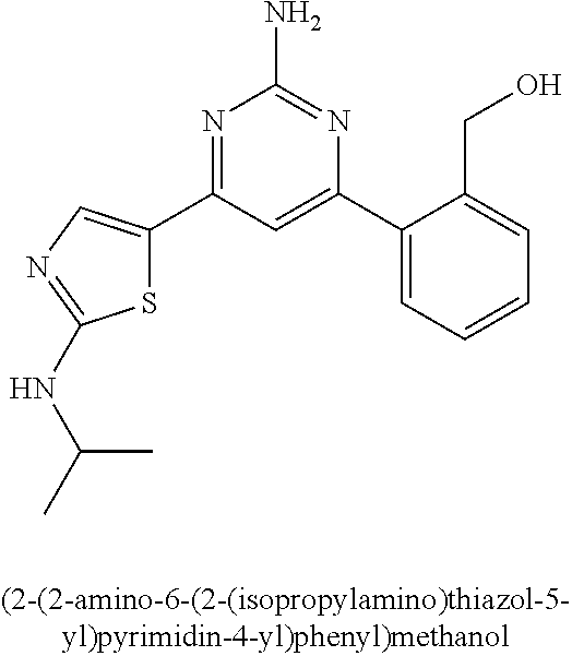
NC1=NC(C2=CC=CC=C2CO)=CC(C2=CN=C(NC(C)C)S2)=N1
